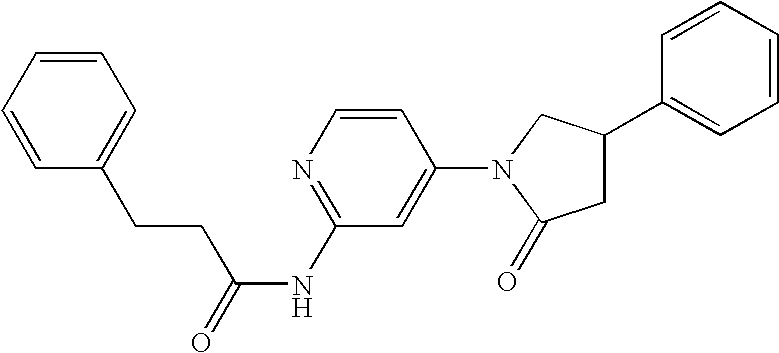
C1=CC(N2C(=O)CC(C3=CC=CC=C3)C2)=CC(NC(=O)CCC2=CC=CC=C2)=N1
